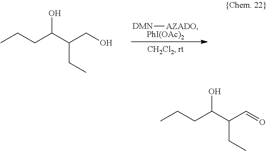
[DMN][AZADO].[PhI(OAc)2].C(C(C(CO)CC)O)CC.C(C(C(C=O)CC)O)CC
